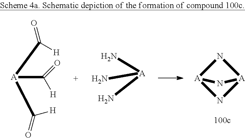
[A](C([H])=O)(C(=O)[H])C(=O)[H].[A](N)(N)N.N1[A]2N[A]1N2
